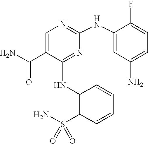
N(C1=NC(NC2=CC(N)=CC=C2F)=NC=C1C(N)=O)C1=C(S(N)(=O)=O)C=CC=C1
